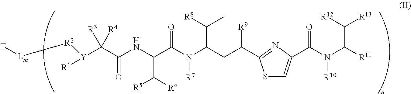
[Y](C(C(=O)NC(C([R5])[R6])C(N([R7])C(C([R8])C)CC([R9])C1=NC(C(N([R10])C(C([R13])[R12])[R11])=O)=CS1)=O)([R3])[R4])([R1])[R2][Lm][T]
